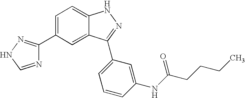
C1=C(C2=NNC=N2)C=C2C(=C1)NN=C2C1=CC=CC(NC(=O)CCCC)=C1
